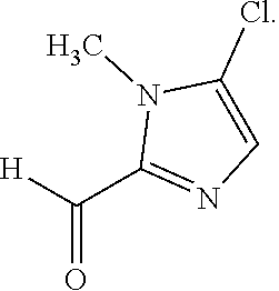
[H]C(C1=NC=C(Cl)N1C)=O
